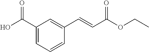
C1(C(O)=O)=CC=CC(C=CC(OCC)=O)=C1
